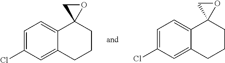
C1=C2CCCC3(C2=CC=C1Cl)CO3.C1=C2CCCC3(C2=CC=C1Cl)CO3
